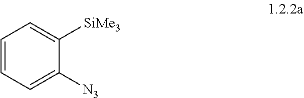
C1=CC=C([N3])C([SiMe3])=C1
